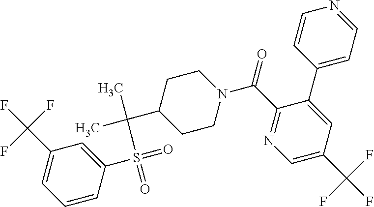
C1=CC(S(=O)(C(C)(C2CCN(C(C3=NC=C(C(F)(F)F)C=C3C3=CC=NC=C3)=O)CC2)C)=O)=CC(C(F)(F)F)=C1
